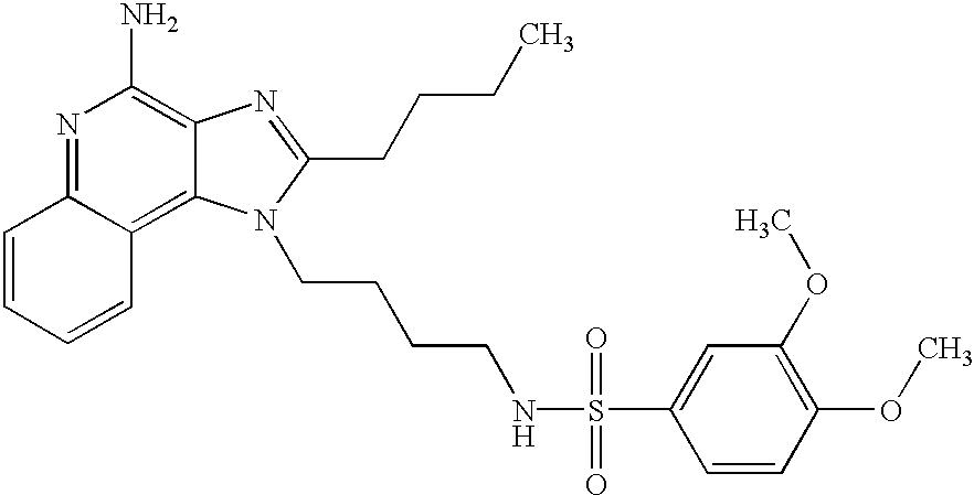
N1=C2C(=C3C(=C1N)N=C(CCCC)N3CCCCNS(C1=CC(OC)=C(OC)C=C1)(=O)=O)C=CC=C2
